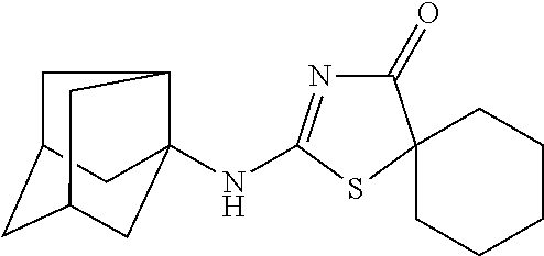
N(C1=NC(=O)C2(S1)CCCCC2)C12C3CC(CC(C1)C3)C2
